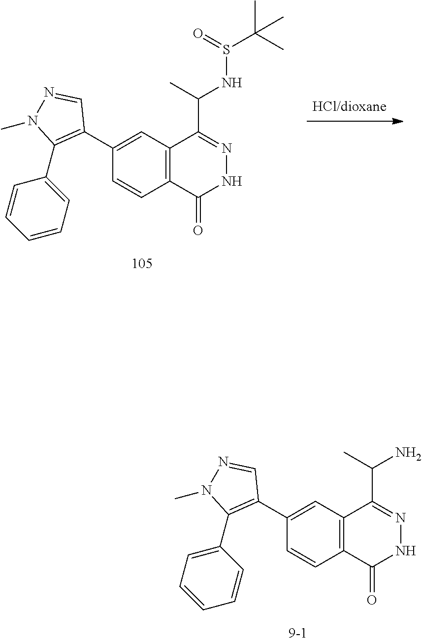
C12=C(C(C(C)N)=NNC1=O)C=C(C1=C(C3=CC=CC=C3)N(C)N=C1)C=C2.C12=C(C(C(NS(C(C)(C)C)=O)C)=NNC1=O)C=C(C1=C(C3=CC=CC=C3)N(C)N=C1)C=C2
